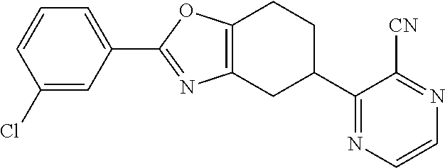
C1=CC=C(C2=NC3=C(O2)CCC(C2=NC=CN=C2[CN])C3)C=C1Cl
